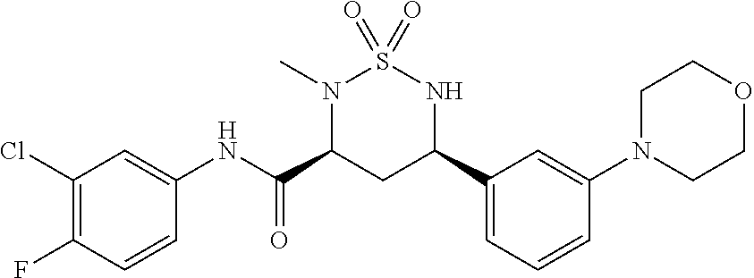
C1(Cl)=C(F)C=CC(NC(C2CC(C3=CC=CC(N4CCOCC4)=C3)NS(=O)(=O)N2C)=O)=C1
